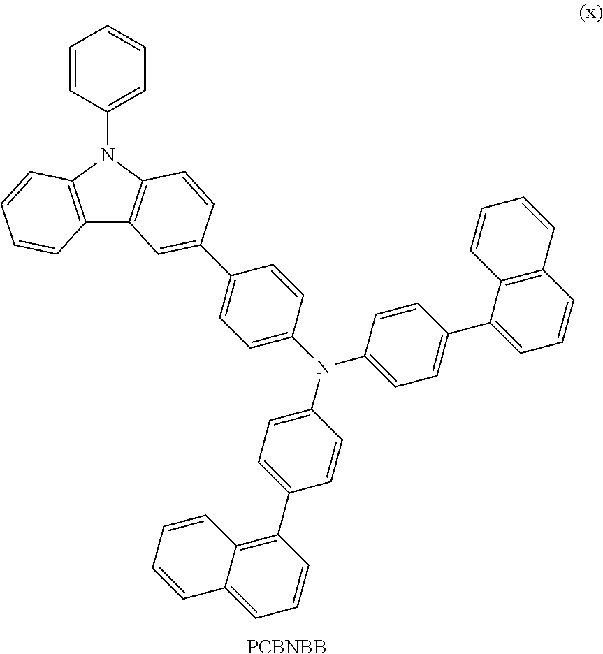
C12=C(N(C3=CC=CC=C3)C3=C1C=C(C1=CC=C(N(C4=CC=C(C5=C6C(=CC=C5)C=CC=C6)C=C4)C4=CC=C(C5=CC=CC6=C5C=CC=C6)C=C4)C=C1)C=C3)C=CC=C2.[PCBNBB]
